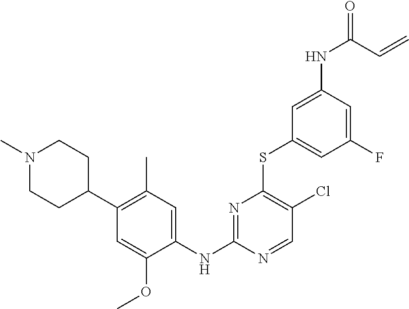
C1(SC2=C(Cl)C=NC(NC3=CC(C)=C(C4CCN(C)CC4)C=C3OC)=N2)=CC(F)=CC(NC(=O)C=C)=C1
